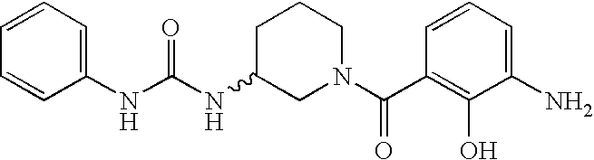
C(=O)(C1=C(O)C(N)=CC=C1)N1CC(NC(NC2=CC=CC=C2)=O)CCC1
